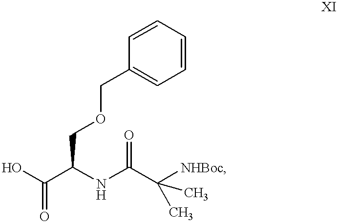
OC(C(NC(C([NHBoc])(C)C)=O)COCC1=CC=CC=C1)=O
